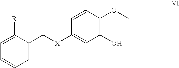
C1=C([R])C(C[X]C2=CC(O)=C(OC)C=C2)=CC=C1
